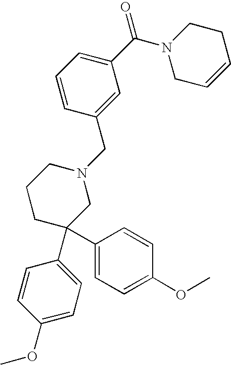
C1(C(N2CC=CCC2)=O)=CC=CC(CN2CCCC(C3=CC=C(OC)C=C3)(C3=CC=C(OC)C=C3)C2)=C1
